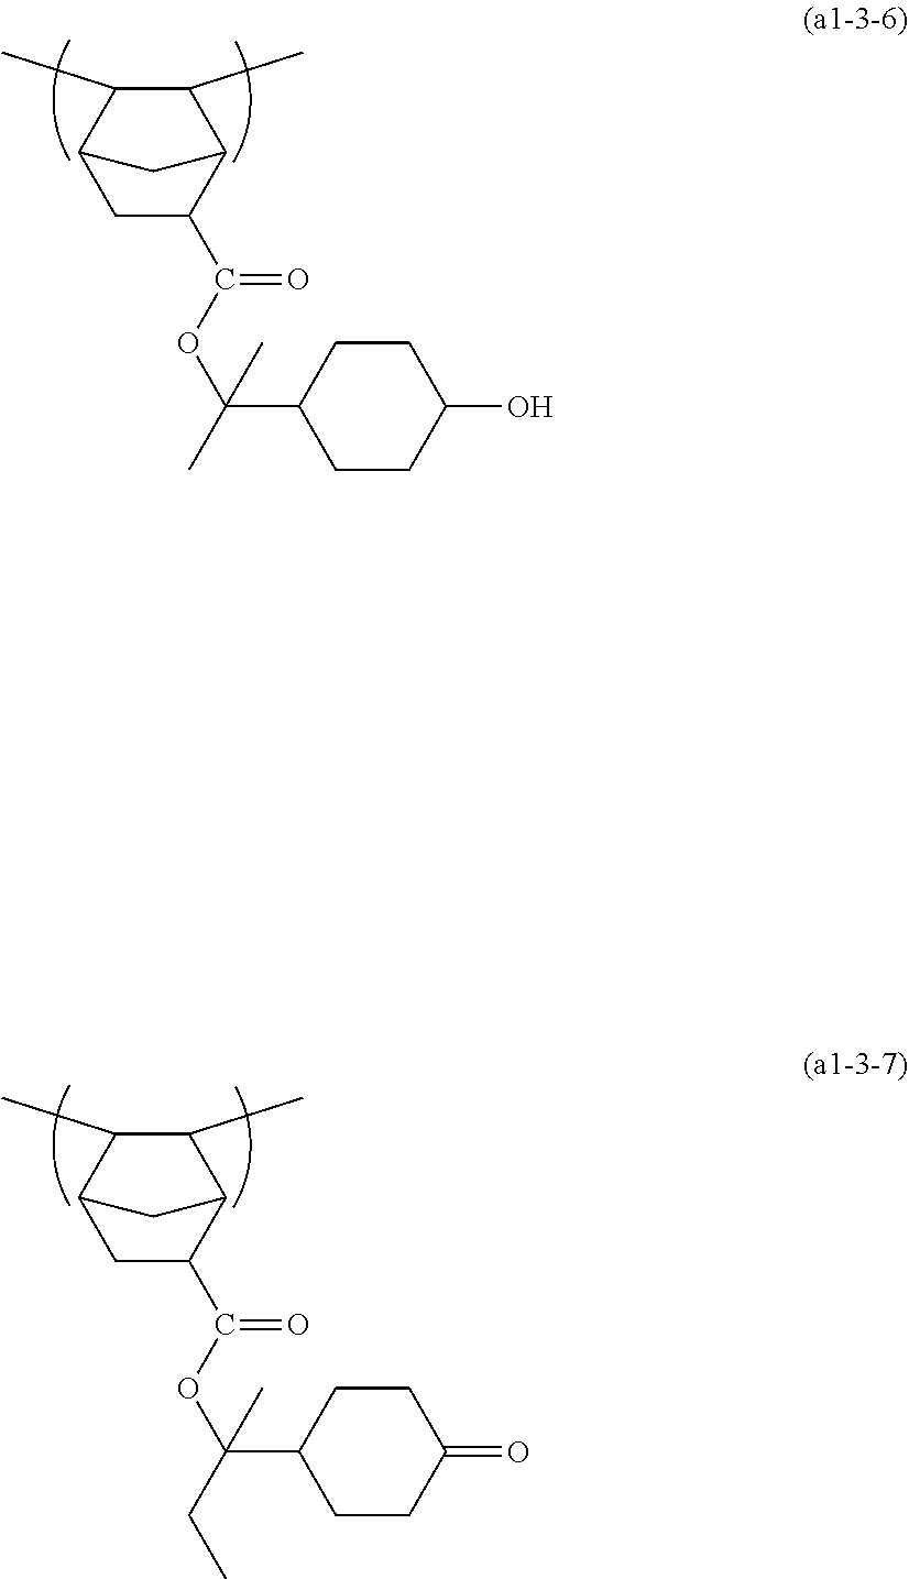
C1C(C(OC(C2CCC(O)CC2)(C)C)=O)C2C(C)C(C)C1C2.C1C(C(OC(C2CCC(=O)CC2)(CC)C)=O)C2C(C)C(C)C1C2
